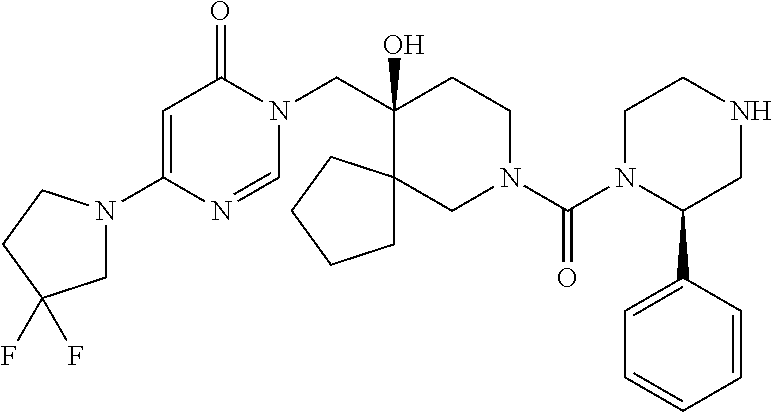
C1(N2CC(F)(F)CC2)=CC(=O)N(CC2(O)CCN(C(=O)N3C(C4=CC=CC=C4)CNCC3)CC23CCCC3)C=N1
